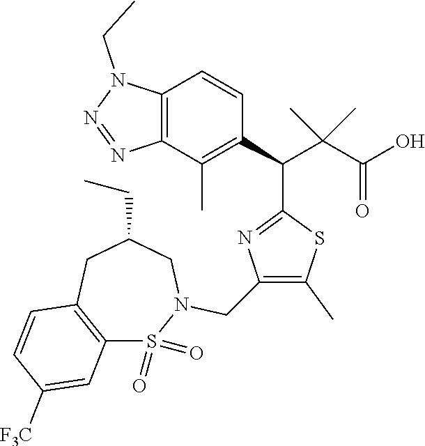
C12=C(CC(CC)CN(CC3=C(C)SC(C(C4=C(C)C5=C(C=C4)N(CC)N=N5)C(C(O)=O)(C)C)=N3)S1(=O)=O)C=CC([F3C])=C2
